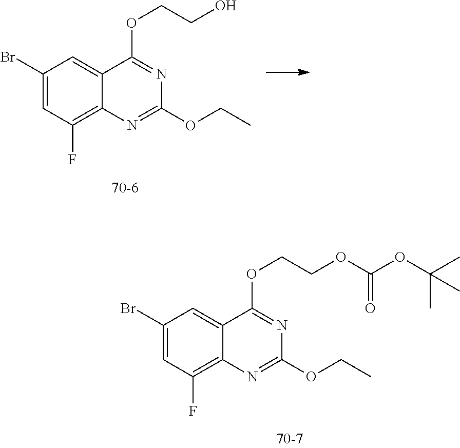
C1(Br)=CC(F)=C2C(=C1)C(OCCO)=NC(OCC)=N2.C1(Br)=CC(F)=C2C(=C1)C(OCCOC(OC(C)(C)C)=O)=NC(OCC)=N2
